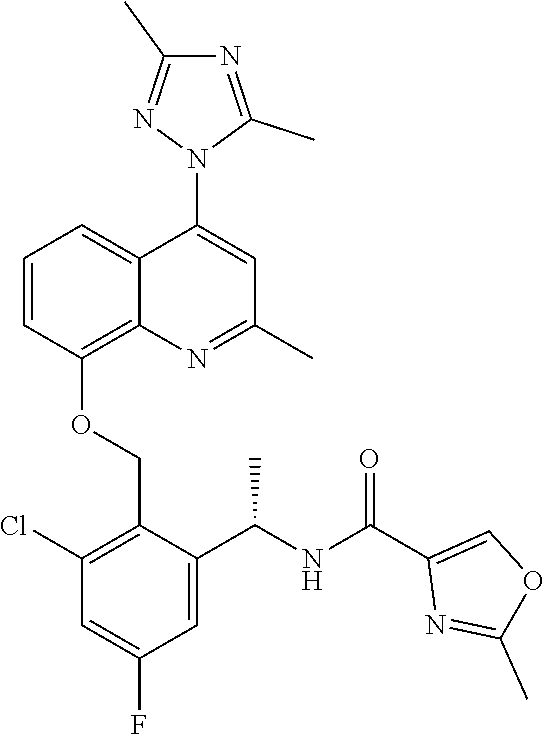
C1=CC(OCC2=C(Cl)C=C(F)C=C2C(NC(C2=COC(C)=N2)=O)C)=C2C(=C1)C(N1C(C)=NC(C)=N1)=CC(C)=N2
